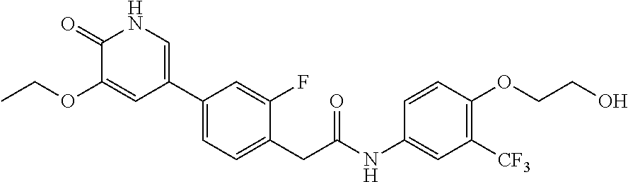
C1(C2=CNC(=O)C(OCC)=C2)=CC=C(CC(NC2=CC([CF3])=C(OCCO)C=C2)=O)C(F)=C1
